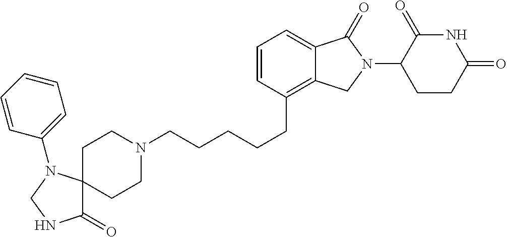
C(CCC1=C2C(=CC=C1)C(=O)N(C1C(=O)NC(=O)CC1)C2)CCN1CCC2(CC1)C(=O)NCN2C1=CC=CC=C1
